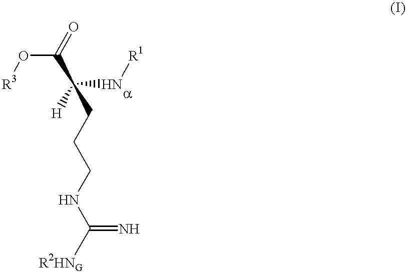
[R3]OC(C(CCCNC([R2HNG])=N)([H])N[R1])=O
